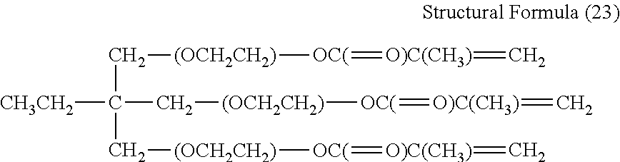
[CH3CH2]C(C[(OCH2CH2)][OC(]=[O)C(CH3)]=C)(C[(OCH2CH2)][OC(]=[O)C(CH3)]=C)C[(OCH2CH2)][OC(]=[O)C(CH3)]=C
